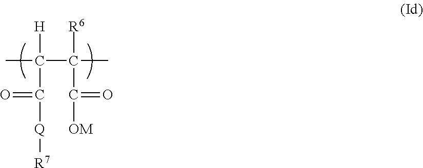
CC(C(C)([R6])C([OM])=O)([H])C(=O)[Q][R7]
